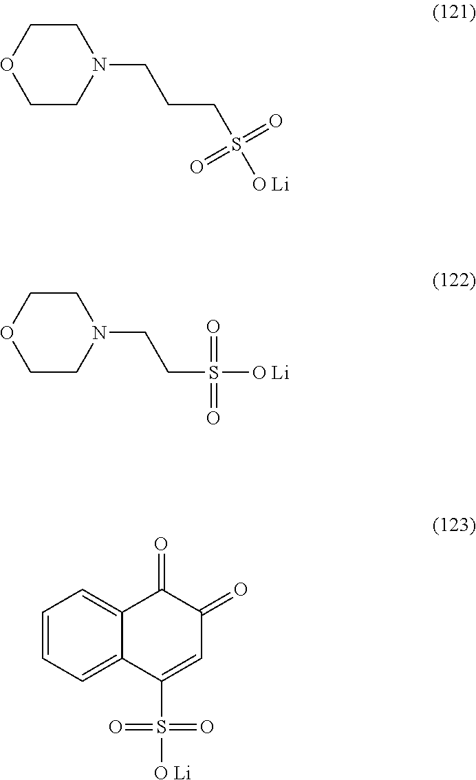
C1COCCN1CCCS([O Li])(=O)=O.C1COCCN1CCS([O Li])(=O)=O.C1=CC=C2C(=C1)C(=O)C(=O)C=C2S([O Li])(=O)=O
